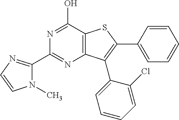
C1(C2=NC3=C(C(O)=N2)SC(C2=CC=CC=C2)=C3C2=CC=CC=C2Cl)=NC=CN1C
